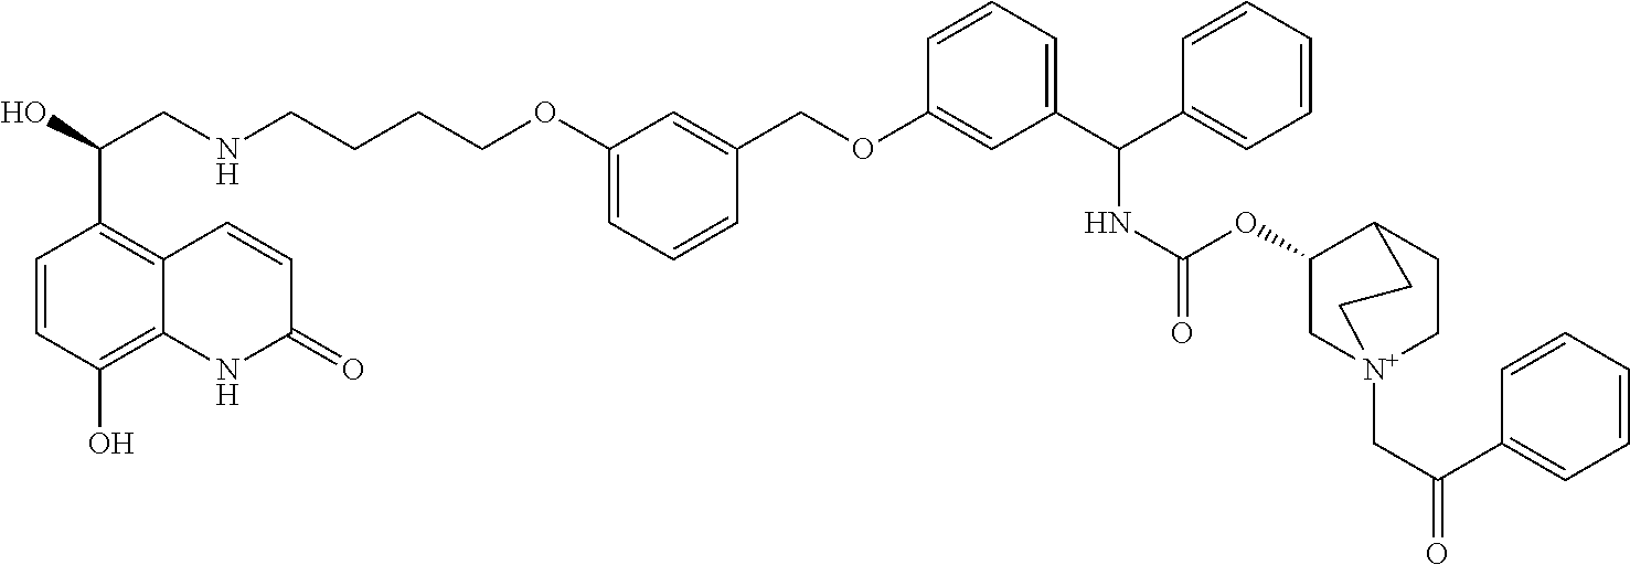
C12=C(O)C=CC(C(O)CNCCCCOC3=CC=CC(COC4=CC(C(C5=CC=CC=C5)NC(=O)OC5C[N+]6(CC(=O)C7=CC=CC=C7)CCC5CC6)=CC=C4)=C3)=C1C=CC(=O)N2
